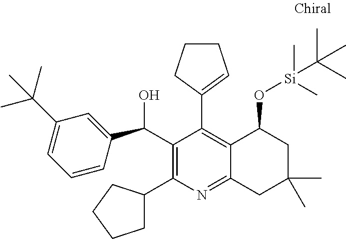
C1(C(O)C2=CC(C(C)(C)C)=CC=C2)=C(C2CCCC2)N=C2C(=C1C1=CCCC1)C(O[Si](C(C)(C)C)(C)C)CC(C)(C)C2
